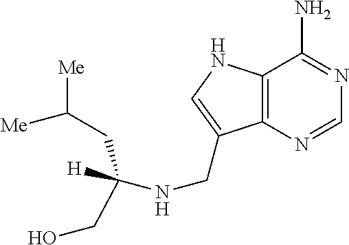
N1=CN=C(N)C2=C1C(CNC([H])(CC([Me])[Me])CO)=CN2
